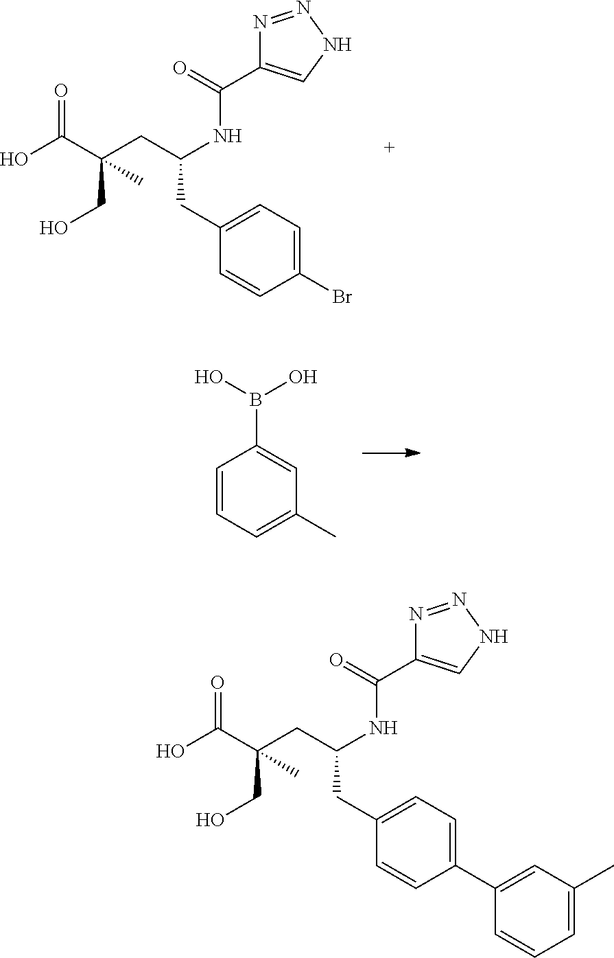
BrC1=CC=C(CC(CC(C(O)=O)(CO)C)NC(C2=CNN=N2)=O)C=C1.C1=CC=C(C)C=C1B(O)O.C1(C2=CC(C)=CC=C2)=CC=C(CC(CC(C(O)=O)(CO)C)NC(=O)C2=CNN=N2)C=C1
